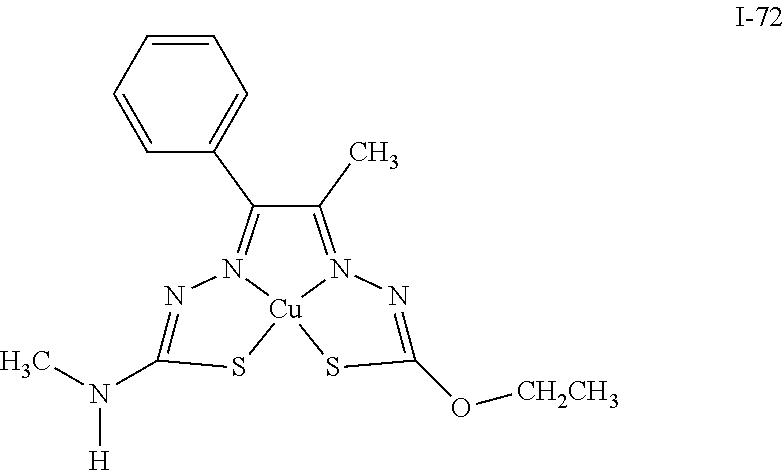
C1(C)=N2[Cu]3(N(=C1C1=CC=CC=C1)N=C(N(C)[H])S3)SC(O[CH2CH3])=N2
